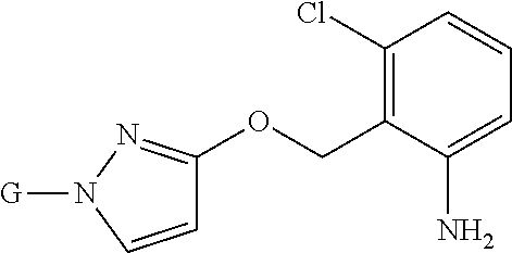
C1(Cl)=C(COC2=NN([G])C=C2)C(N)=CC=C1
